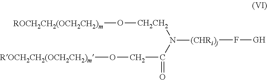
[(CHRi)j](F[GH])N(C(CO[ROCH2CH2(OCH2CH2)m])=O)[CH2CH2]O[ROCH2CH2(OCH2CH2)m]
